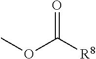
O=C([R8])OC
